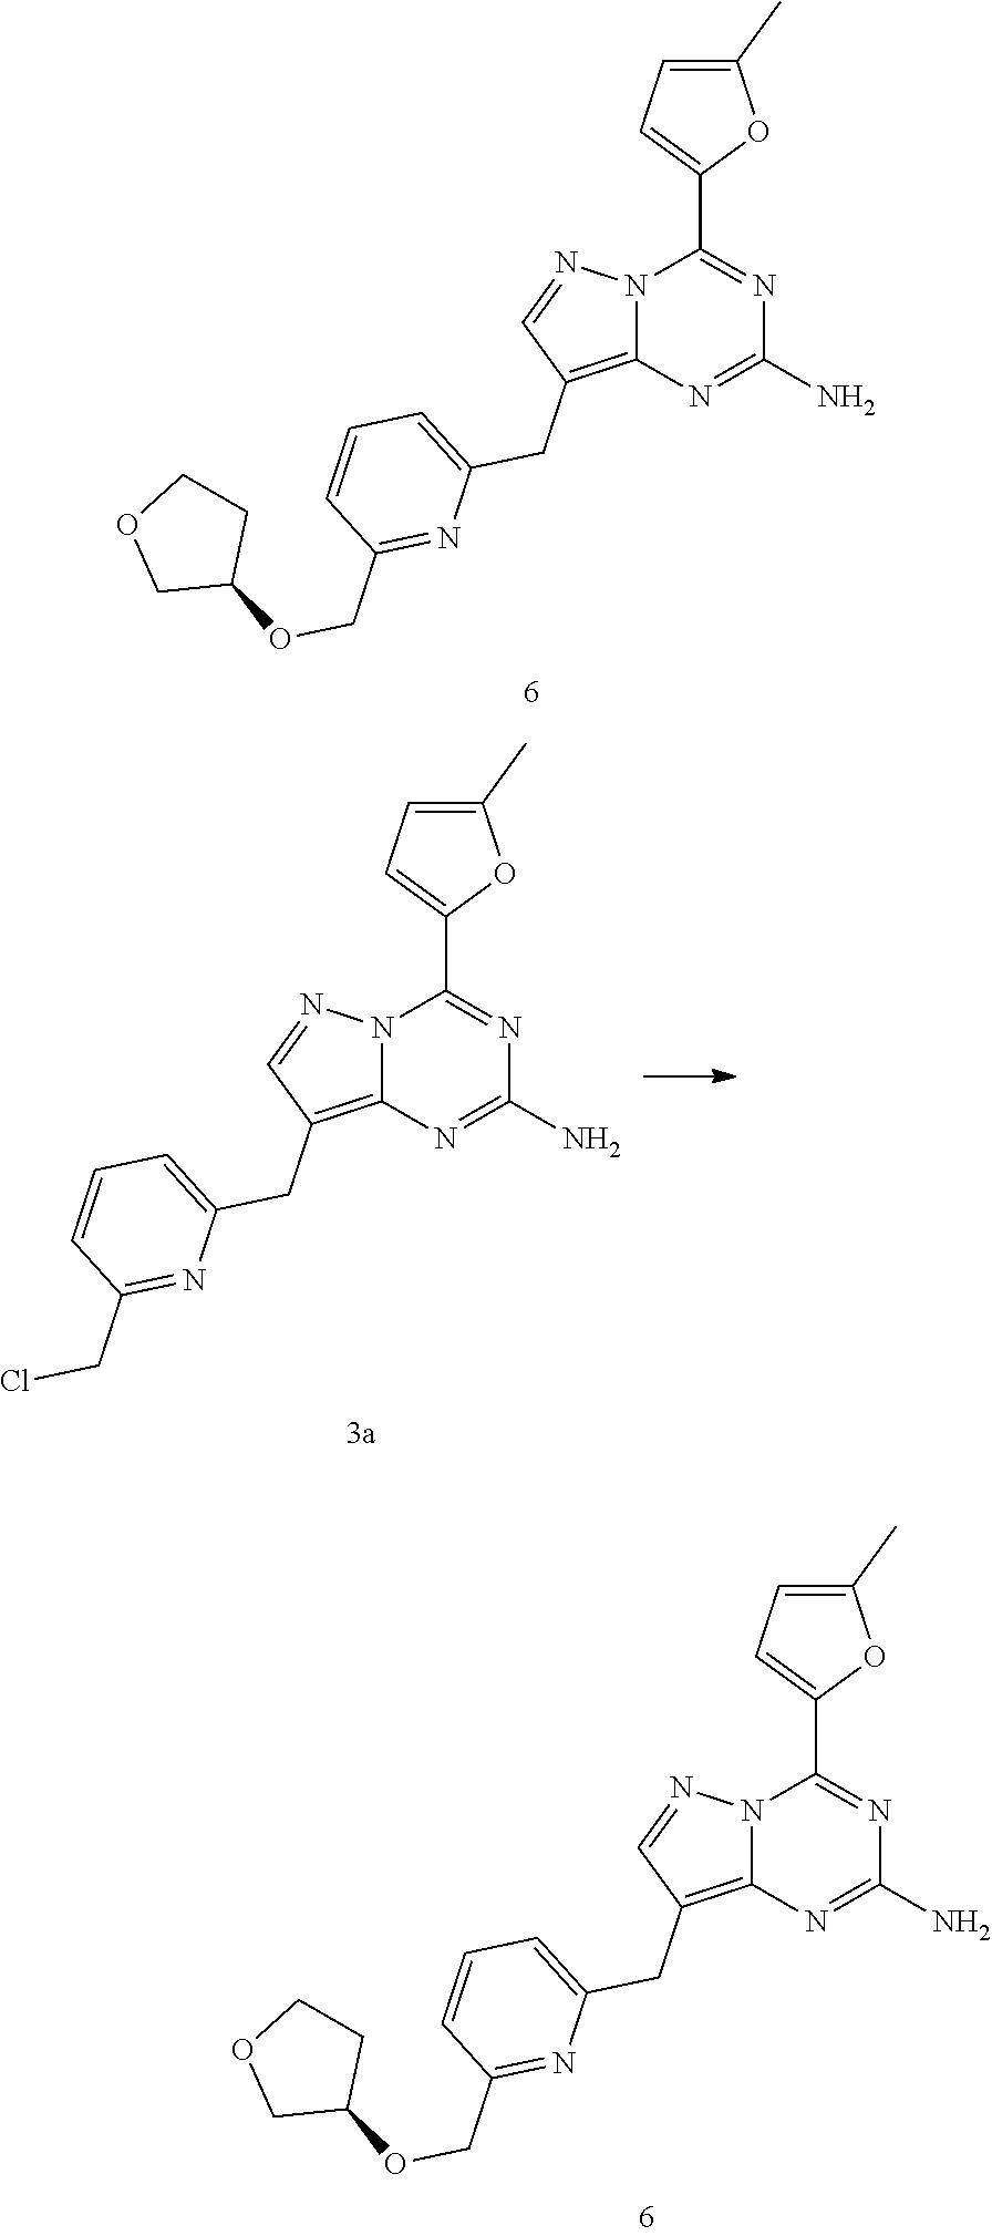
C1(N)=NC2=C(CC3=CC=CC(COC4COCC4)=N3)C=NN2C(C2=CC=C(C)O2)=N1.C1(N)=NC2=C(CC3=CC=CC(CCl)=N3)C=NN2C(C2=CC=C(C)O2)=N1.C1(N)=NC2=C(CC3=CC=CC(COC4COCC4)=N3)C=NN2C(C2=CC=C(C)O2)=N1
